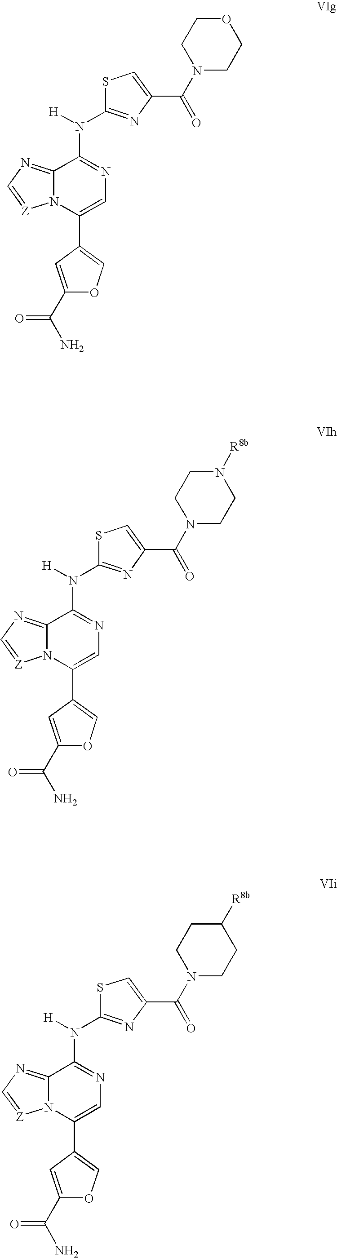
S1C(N([H])C2=NC=C(C3=COC(C(N)=O)=C3)N3C2=NC=[Z]3)=NC(C(N2CCOCC2)=O)=C1.S1C(N([H])C2=NC=C(C3=COC(C(N)=O)=C3)N3C2=NC=[Z]3)=NC(C(N2CCN([R8b])CC2)=O)=C1.S1C(N([H])C2=NC=C(C3=COC(C(N)=O)=C3)N3C2=NC=[Z]3)=NC(C(N2CCC([R8b])CC2)=O)=C1
